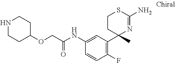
C1CC(C)(C2=C(F)C=CC(NC(COC3CCNCC3)=O)=C2)N=C(N)S1
